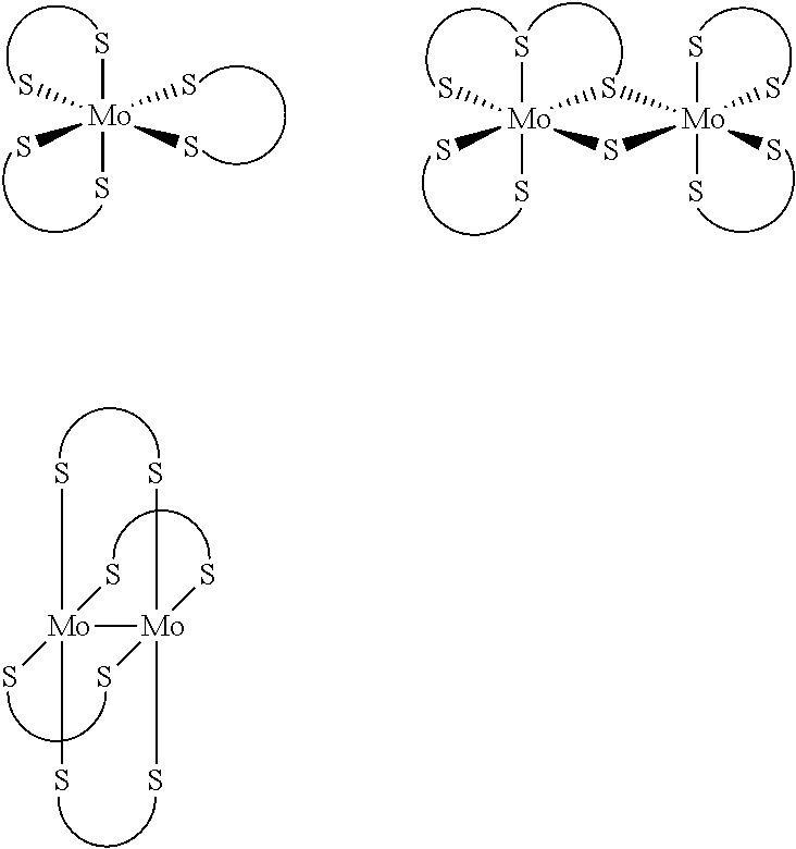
[Mo]([Mo](S)(S)(S)S)(S)(S)(S)S.S[Mo](S)(S)(S)(S)S.S[Mo]1(S)(S)(S)S[Mo](S)(S)(S)(S)S1
